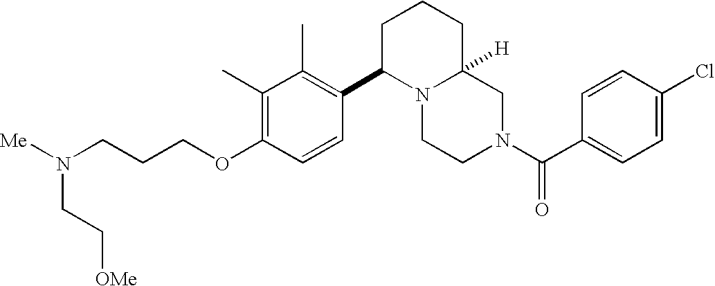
C(CCOC1=C(C)C(C)=C(C2N3C([H])(CCC2)CN(C(C2=CC=C(Cl)C=C2)=O)CC3)C=C1)N(CC[OMe])[Me]
